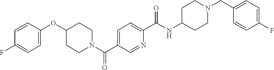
N(C(C1=CC=C(C(=O)N2CCC(OC3=CC=C(F)C=C3)CC2)C=N1)=O)C1CCN(CC2=CC=C(F)C=C2)CC1
